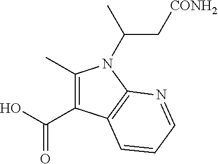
C(O)(=O)C1=C(C)N(C(C)C[CONH2])C2=C1C=CC=N2
